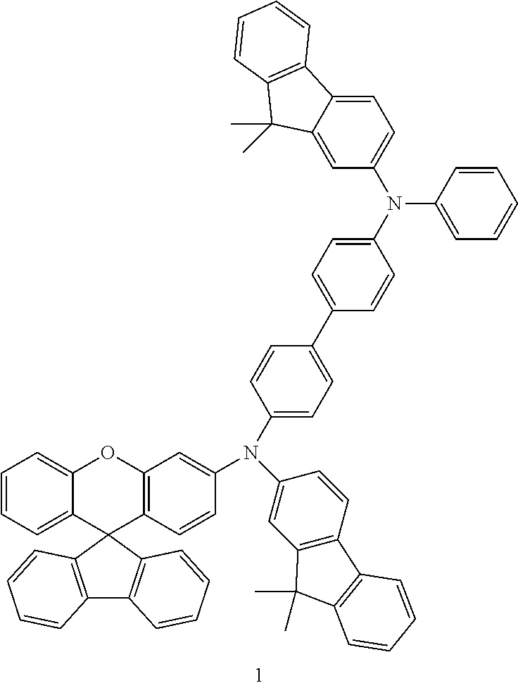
C1=CC=C2C(=C1)OC1=C(C23C2=C(C4=C3C=CC=C4)C=CC=C2)C=CC(N(C2=CC3=C(C=C2)C2=C(C3(C)C)C=CC=C2)C2=CC=C(C3=CC=C(N(C4=CC=C5C(=C4)C(C)(C)C4=C5C=CC=C4)C4=CC=CC=C4)C=C3)C=C2)=C1
